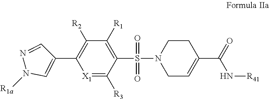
[X1]1=C([R3])C(S(N2CC=C(C(N[R41])=O)CC2)(=O)=O)=C([R1])C([R2])=C1C1=CN([R1a])N=C1
